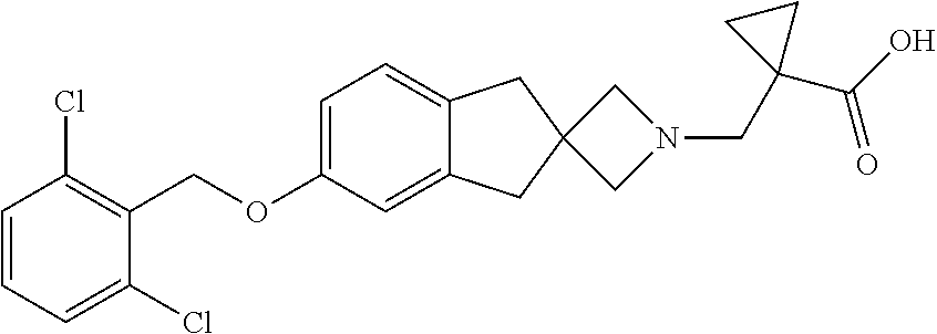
C1=CC=C(Cl)C(COC2=CC=C3C(=C2)CC2(C3)CN(CC3(C(=O)O)CC3)C2)=C1Cl
